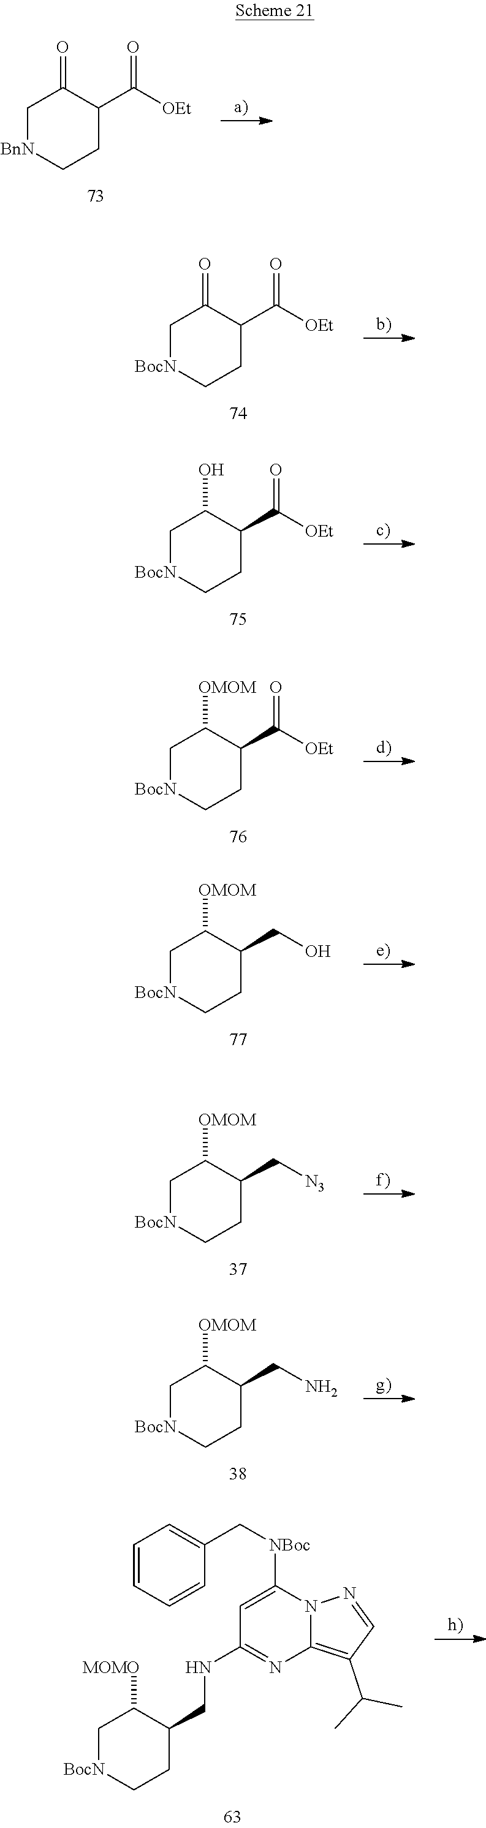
C1[BnN]CCC(C([OEt])=O)C1=O.C1[BocN]CCC(C([OEt])=O)C1=O.C1[BocN]CCC(C([OEt])=O)C1O.C1[BocN]CCC(C([OEt])=O)C1[OMOM].C1[BocN]CCC(CO)C1[OMOM].C1[BocN]CCC(C[N3])C1[OMOM].C1[BocN]CCC(CN)C1[OMOM].C1[BocN]CCC(CNC2=NC3=C(C(C)C)C=NN3C([NBoc]CC3=CC=CC=C3)=C2)C1[MOMO]
